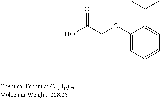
OC(COC1=CC(C)=CC=C1C(C)C)=O
